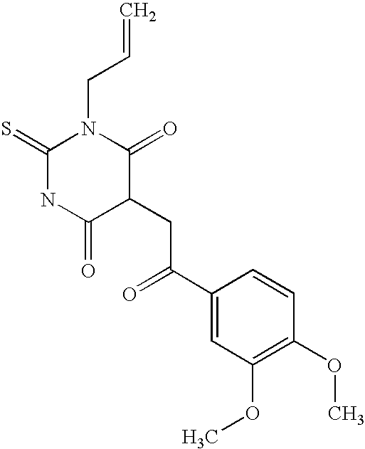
C=CCN1C(=S)NC(=O)C(CC(C2=CC(OC)=C(OC)C=C2)=O)C1=O
